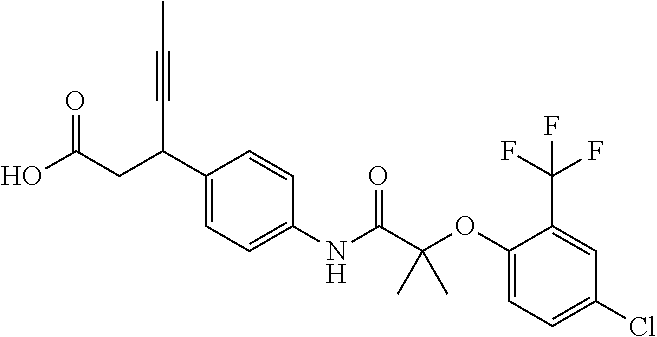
C1(C(CC(O)=O)C#CC)=CC=C(NC(C(OC2=CC=C(Cl)C=C2C(F)(F)F)(C)C)=O)C=C1
